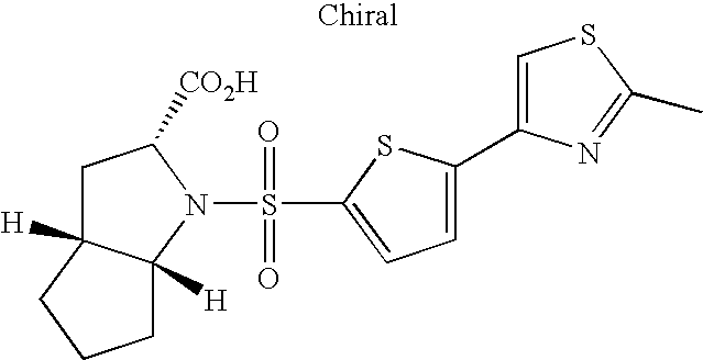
N1(S(=O)(=O)C2=CC=C(C3=CSC(C)=N3)S2)C([CO2H])CC2([H])C1([H])CCC2
